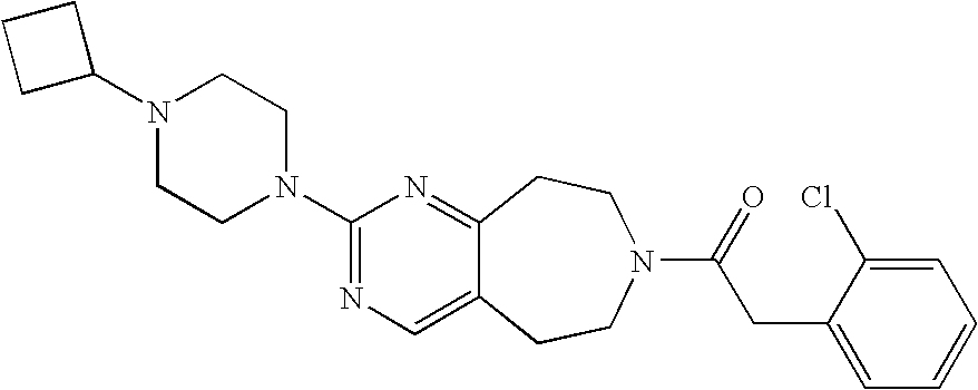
N1(C2CCC2)CCN(C2=NC=C3C(=N2)CCN(C(=O)CC2=CC=CC=C2Cl)CC3)CC1
